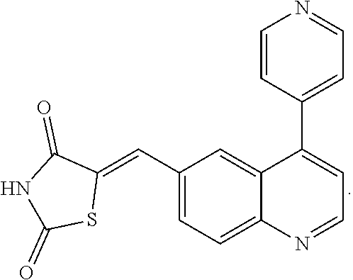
C1(C=C2C(=O)NC(=O)S2)=CC=C2C(=C1)C(C1=CC=NC=C1)=CC=N2
